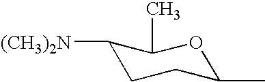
C1([(CH3)2N])CCC(C)OC1C
